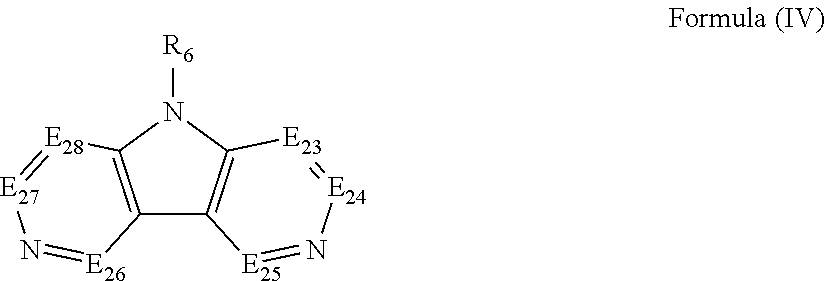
C12=C(N([R6])C3=C1[E25]=N[E24]=[E23]3)[E28]=[E27]N=[E26]2
